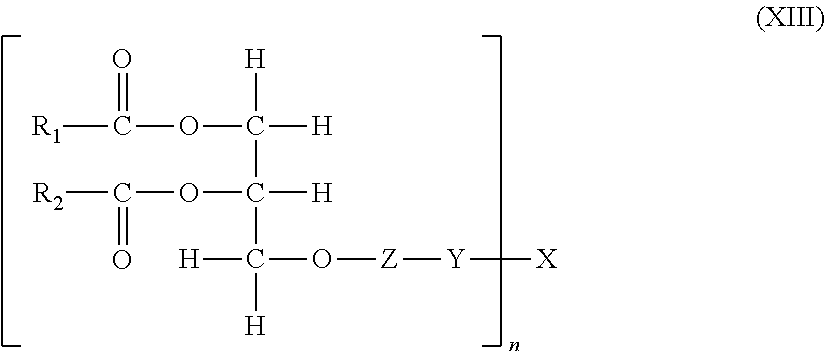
O(C([H])([H])C([H])(C([H])(O[Z][Y][X])[H])OC([R2])=O)C([R1])=O
